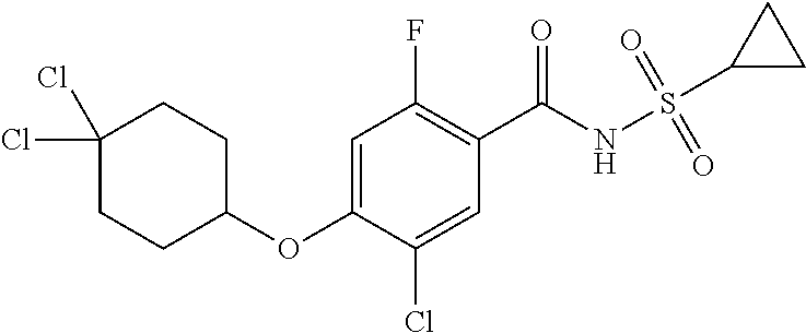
C1=C(OC2CCC(Cl)(Cl)CC2)C(Cl)=CC(C(NS(=O)(=O)C2CC2)=O)=C1F
